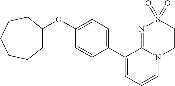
C1(C2=CC=CN3C2=NS(=O)(=O)CC3)=CC=C(OC2CCCCCC2)C=C1
